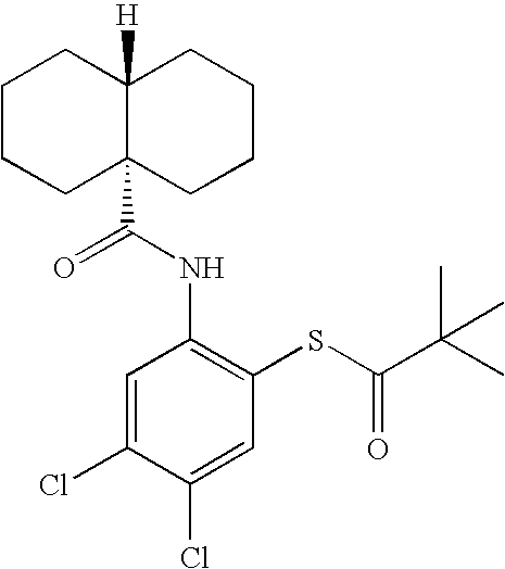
C(NC1=C(SC(C(C)(C)C)=O)C=C(Cl)C(Cl)=C1)(=O)C12CCCCC1([H])CCCC2
